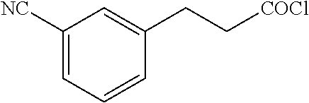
C1([NC])=CC=CC(CC[COCl])=C1
